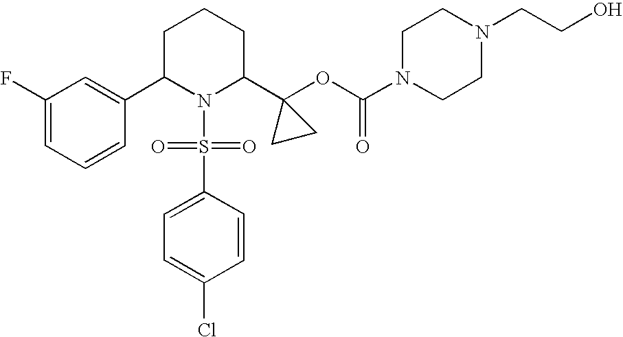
C1(F)=CC=CC(C2N(S(C3=CC=C(Cl)C=C3)(=O)=O)C(C3(OC(N4CCN(CCO)CC4)=O)CC3)CCC2)=C1
